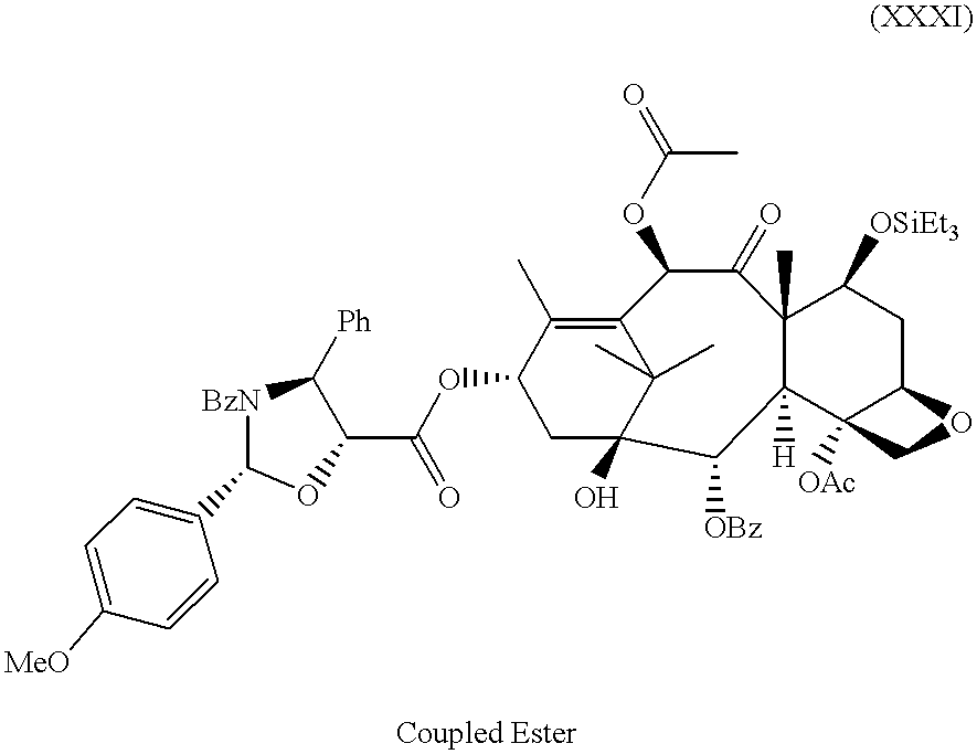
C1C2(O)C(C)(C)C(=C(C)C1OC(C1OC(C3=CC=C([MeO])C=C3)[BzN]C1[Ph])=O)C(OC(C)=O)C(=O)C1(C)C([H])(C3([OAc])C(CC1[OSiEt3])OC3)C2[OBz]
